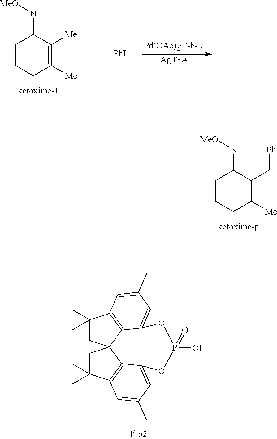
C1CCC([Me])=C(C[Ph])C1=N[MeO].C1(C)(C)CC23C4=C1C=C(C)C=C4OP(O)(=O)OC1=CC(C)=CC(=C21)C(C)(C)C3.C1CCC([Me])=C([Me])C1=N[MeO].[AgTFA].[PhI]
